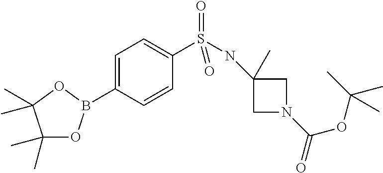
N(S(C1=CC=C(B2OC(C)(C)C(C)(C)O2)C=C1)(=O)=O)C1(C)CN(C(OC(C)(C)C)=O)C1
